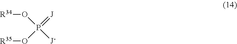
[R34]OP([J-])(O[R35])=[J]
